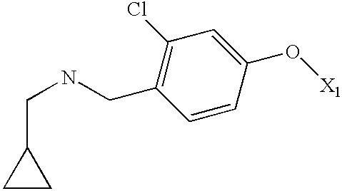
C(C1=C(Cl)C=C(O[X1])C=C1)NCC1CC1
